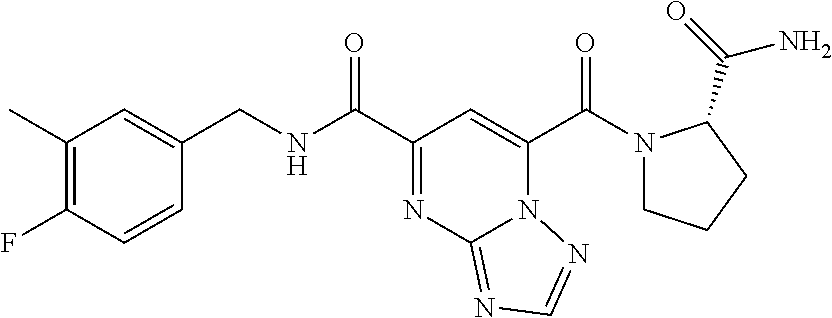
C1(C)=C(F)C=CC(CNC(C2=NC3=NC=NN3C(C(=O)N3CCCC3C(=O)N)=C2)=O)=C1
